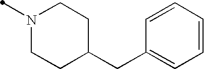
C1(CC2CCN(C)CC2)=CC=CC=C1
